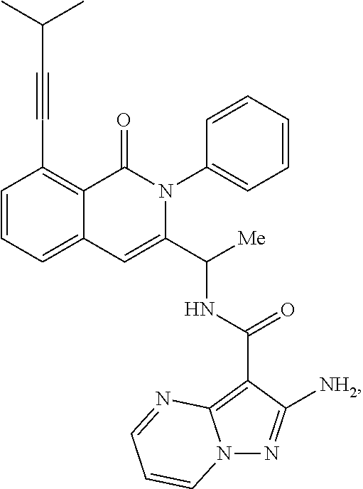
C1=CC=C2C(=C1C#CC(C)C)C(=O)N(C1=CC=CC=C1)C(C([Me])NC(C1=C3N(N=C1[NH2])C=CC=N3)=O)=C2
